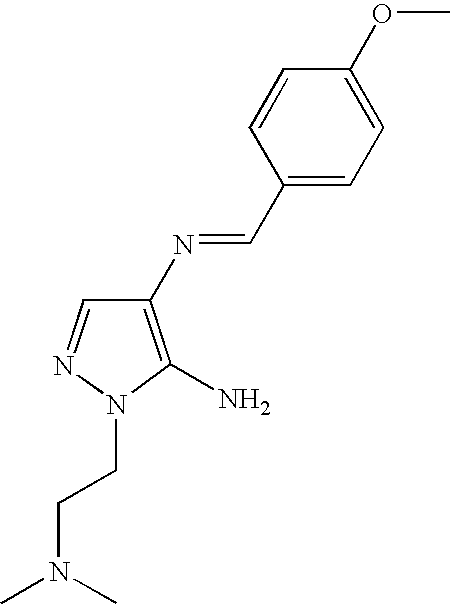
C1(N=CC2=CC=C(OC)C=C2)=C(N)N(CCN(C)C)N=C1
